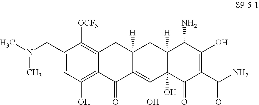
C1(CN(C)C)=CC(O)=C2C(=C1[OCF3])CC1([H])C(=C(O)C3(O)C([H])(C1)C(N)C(O)=C(C(N)=O)C3=O)C2=O
